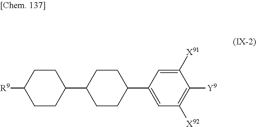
[R9]C1CCC(C2CCC(C3=CC([X92])=C([Y9])C([X91])=C3)CC2)CC1
